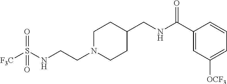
N(CCN1CCC(CNC(C2=CC([OCF3])=CC=C2)=O)CC1)S([F3C])(=O)=O
